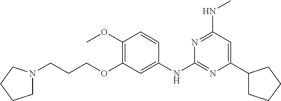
C1(OC)=C(OCCCN2CCCC2)C=C(NC2=NC(C3CCCC3)=CC(NC)=N2)C=C1
